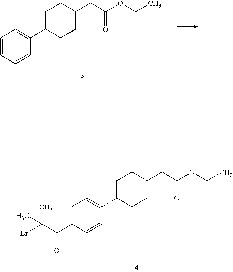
C1=C(C(C(C)(C)Br)=O)C=CC(C2CCC(CC(OCC)=O)CC2)=C1.C1=CC=CC(C2CCC(CC(OCC)=O)CC2)=C1
